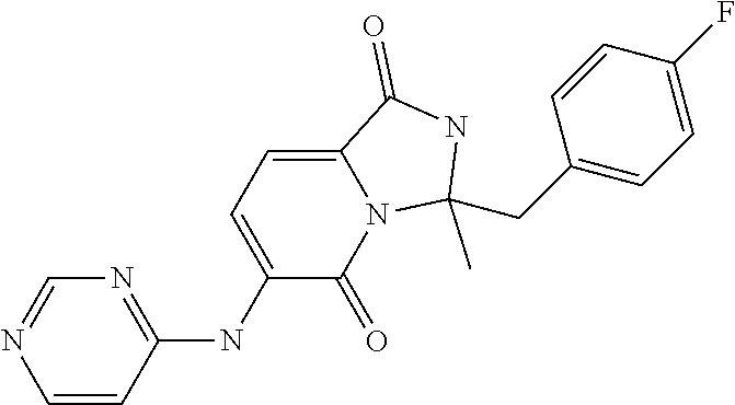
C1=CC(NC2=CC=C3N(C2=O)C(C)(CC2=CC=C(F)C=C2)NC3=O)=NC=N1
